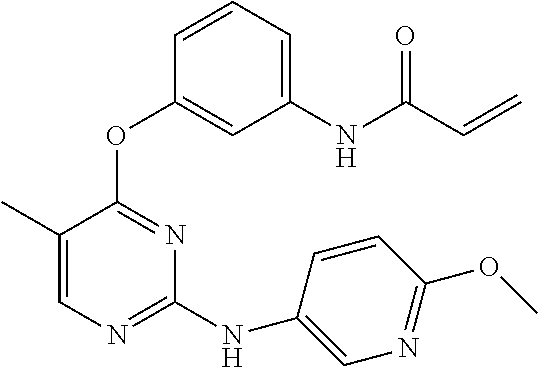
N(C1=NC=C(C)C(OC2=CC([NH]C(C=C)=O)=CC=C2)=N1)C1=CN=C(OC)C=C1
